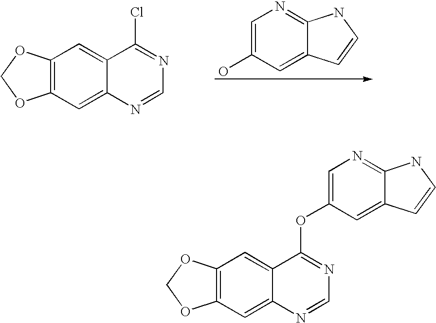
C12=C(C=C3C(=C1)C(Cl)=NC=N3)OCO2.C1=C(O)C=C2C(=N1)NC=C2.C12=C(C=C3C(=C1)C(OC1=CN=C4C(=C1)C=CN4)=NC=N3)OCO2
